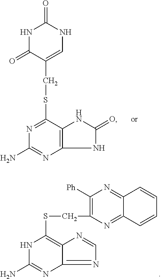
N1C(=O)C(CSC2=NC(N)=NC3=C2NC(=O)N3)=CNC1=O.S(C1=C2C(=NC=N2)N=C(N)N1)CC1=C([Ph])N=C2C(=N1)C=CC=C2
